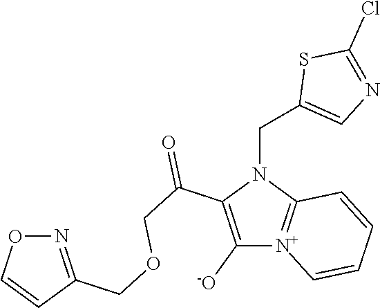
C1([-O])=C(C(COCC2=NOC=C2)=O)N(CC2=CN=C(Cl)S2)C2=[N+]1C=CC=C2
